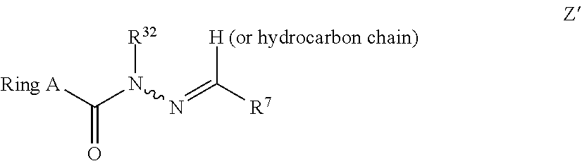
[Ring A]C(=O)N(N=C([R7])[H (or hydrocarbon chain)])[R32]
